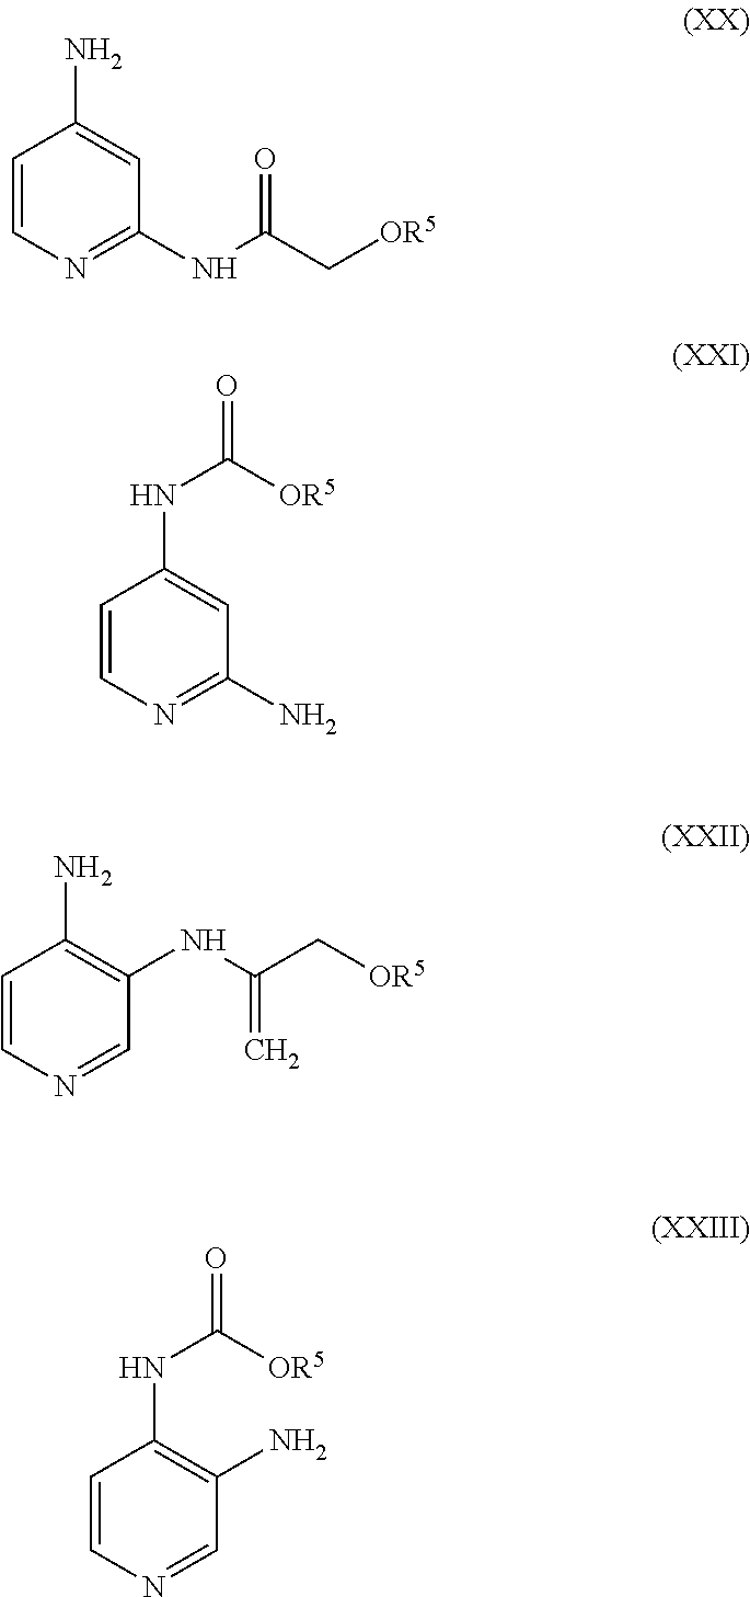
C1=CN=C(NC(C[OR5])=O)C=C1N.C1=CN=C(N)C=C1NC([OR5])=O.C1=CC(N)=C(NC(C[OR5])=C)C=N1.C1=CN=CC(N)=C1NC([OR5])=O
